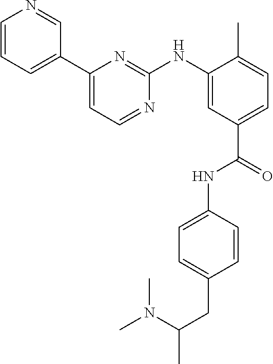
C1=CC=C(C2=CC=NC(NC3=CC(C(=O)NC4=CC=C(CC(N(C)C)C)C=C4)=CC=C3C)=N2)C=N1
